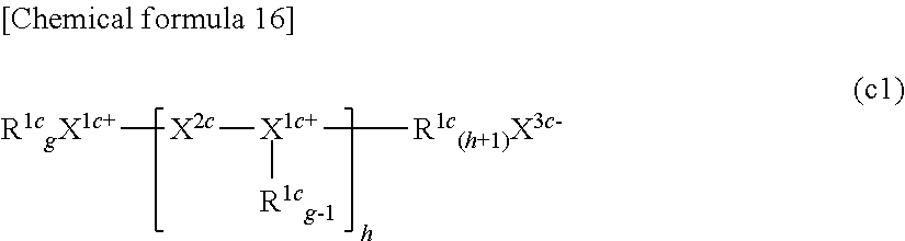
[R1cgX1c+][X2c][X1c+]([R1c(h+1)X3c-])[R1cg-1]
